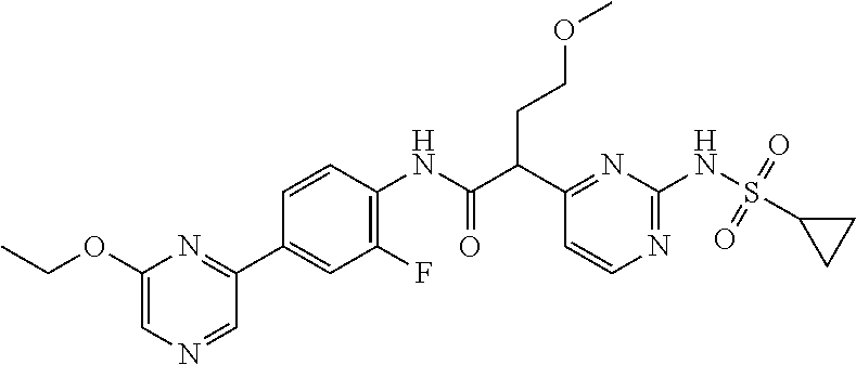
C1(C(C(NC2=C(F)C=C(C3=NC(OCC)=CN=C3)C=C2)=O)CCOC)=NC(NS(=O)(=O)C2CC2)=NC=C1
